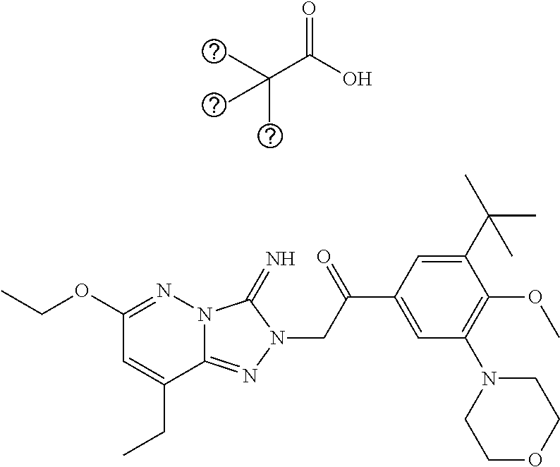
N12C(=NN(CC(C3=CC(N4CCOCC4)=C(OC)C(C(C)(C)C)=C3)=O)C1=N)C(CC)=CC(OCC)=N2.C(C(O)=O)(C)(C)C
